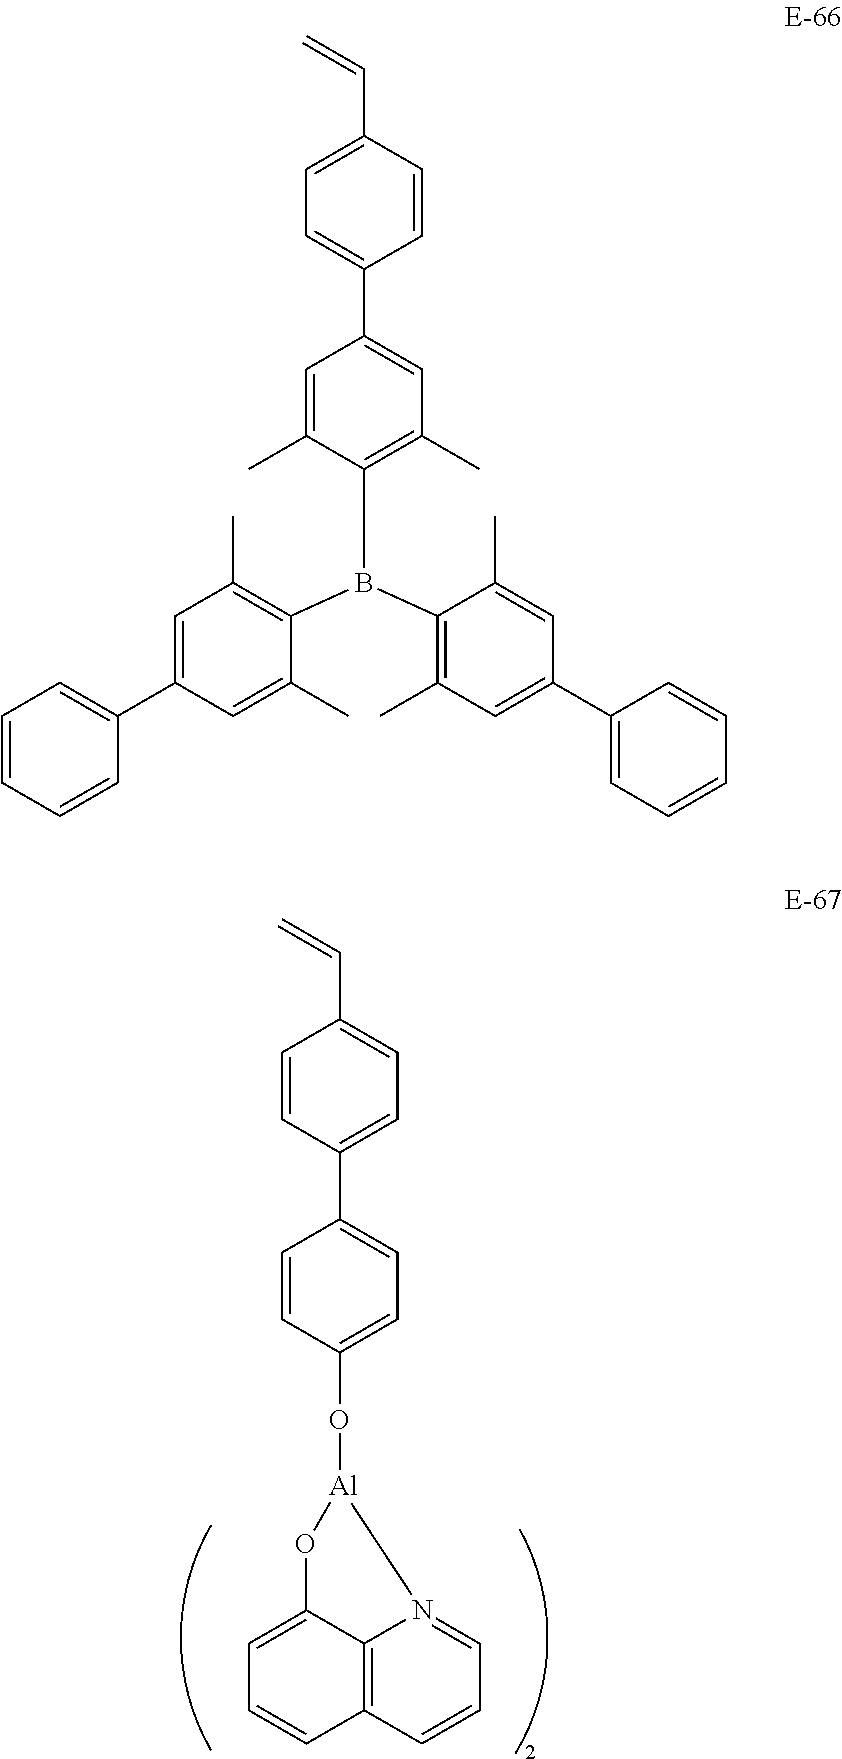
C1=CC(O[Al]2OC3=CC=CC4=C3N2=CC=C4)=CC=C1C1=CC=C(C=C)C=C1.C1=C(C)C(B(C2=C(C)C=C(C3=CC=CC=C3)C=C2C)C2=C(C)C=C(C3=CC=CC=C3)C=C2C)=C(C)C=C1C1=CC=C(C=C)C=C1
